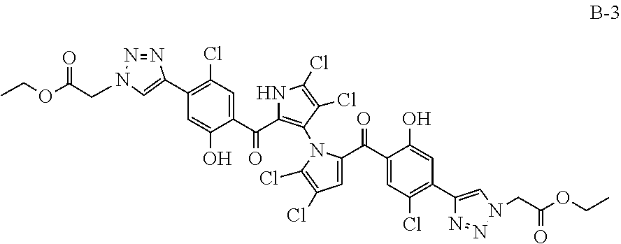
C1(C2=CN(CC(OCC)=O)N=N2)=C(Cl)C=C(C(=O)C2=C(N3C(C(C4=CC(Cl)=C(C5=CN(CC(OCC)=O)N=N5)C=C4O)=O)=CC(Cl)=C3Cl)C(Cl)=C(Cl)N2)C(O)=C1
